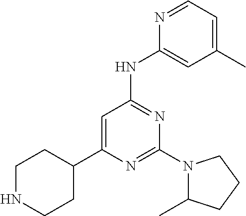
N1=CC=C(C)C=C1NC1=NC(N2C(C)CCC2)=NC(C2CCNCC2)=C1
